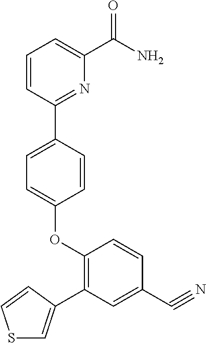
O(C1=CC=C(C2=NC(C(=O)N)=CC=C2)C=C1)C1=C(C2=CSC=C2)C=C(C#N)C=C1
